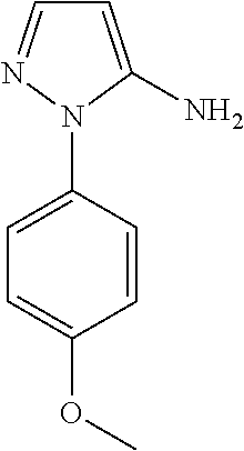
C1=C(N2C(N)=CC=N2)C=CC(OC)=C1
